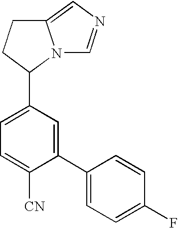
C1(C2=CC=C(F)C=C2)=CC(C2N3C(=CN=C3)CC2)=CC=C1[CN]
